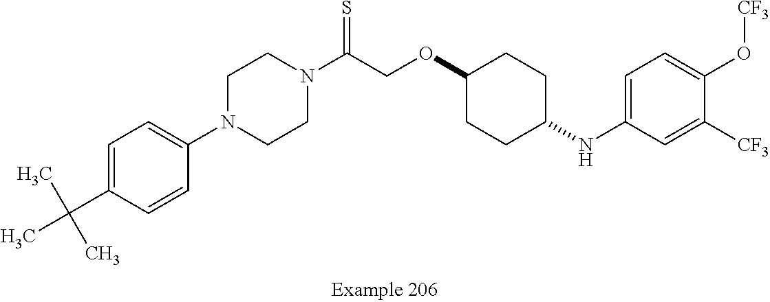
C1=C(C(C)(C)C)C=CC(N2CCN(C(COC3CCC(NC4=CC=C(O[CF3])C([CF3])=C4)CC3)=S)CC2)=C1
